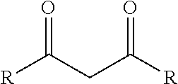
O=C(CC([R])=O)[R]
